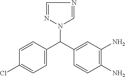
N1(C(C2=CC(N)=C(N)C=C2)C2=CC=C(Cl)C=C2)C=NC=N1
